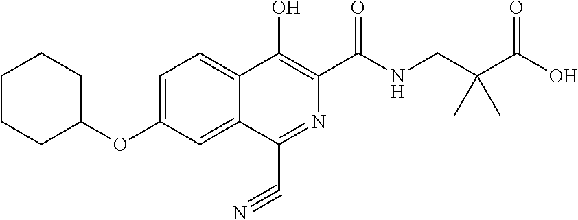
C1CCC(OC2=CC=C3C(=C2)C(C#N)=NC(C(NCC(C(O)=O)(C)C)=O)=C3O)CC1
